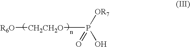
[R6O][CH2CH2O]P(O)([OR7])=O
